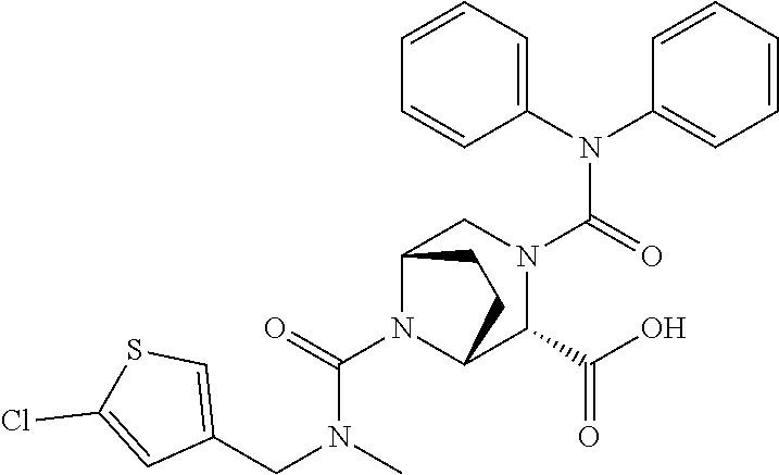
C(N(C)CC1=CSC(Cl)=C1)(N1C2C(C(=O)O)N(C(N(C3=CC=CC=C3)C3=CC=CC=C3)=O)CC1CC2)=O
